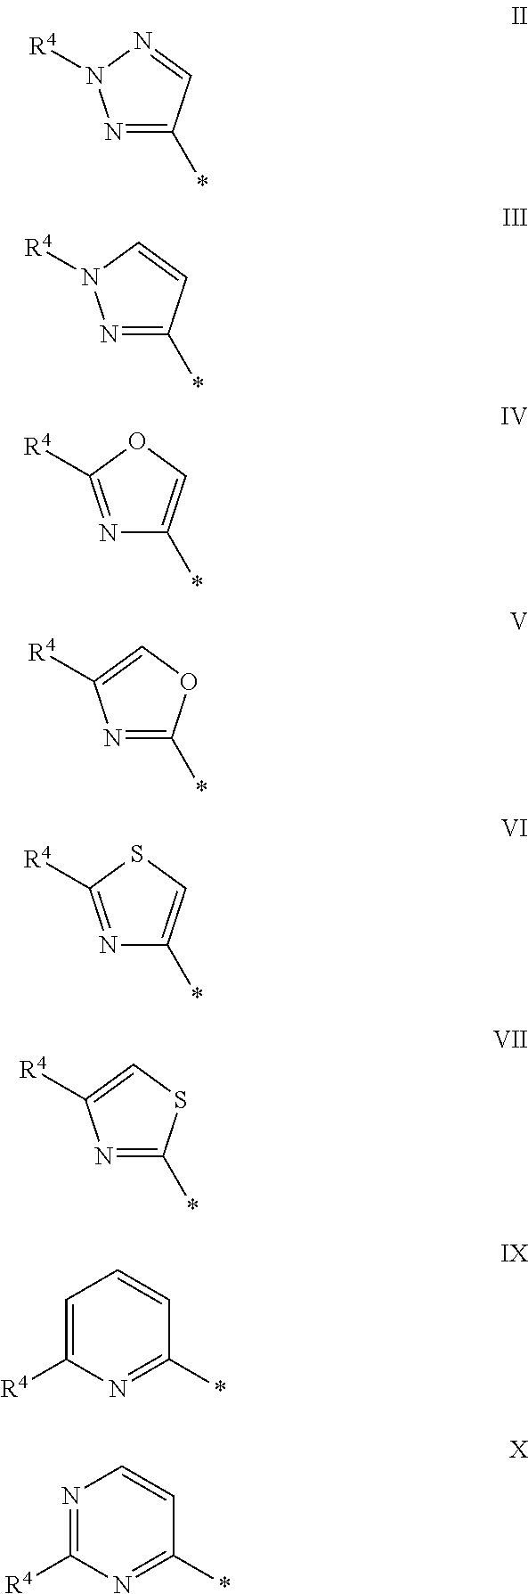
N1=C(*)C=NN1[R4].N1=C(*)C=CN1[R4].N1=C([R4])OC=C1*.N1=C(*)OC=C1[R4].N1=C([R4])SC=C1*.N1=C(*)SC=C1[R4].C1=C([R4])N=C(*)C=C1.N1=C([R4])N=C(*)C=C1
